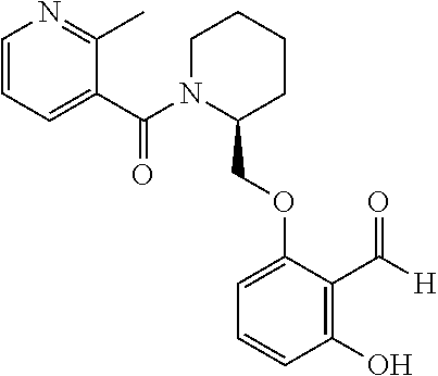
C1=CC=C(C(N2C(COC3=CC=CC(O)=C3C([H])=O)CCCC2)=O)C(C)=N1
